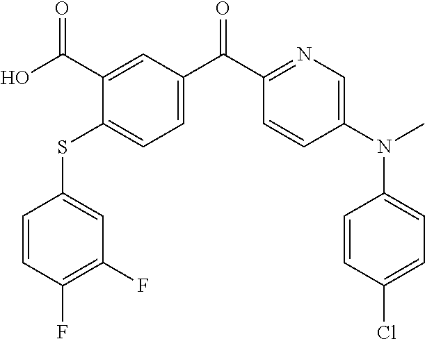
C1=CC(F)=C(F)C=C1SC1=CC=C(C(C2=NC=C(N(C3=CC=C(Cl)C=C3)C)C=C2)=O)C=C1C(O)=O
